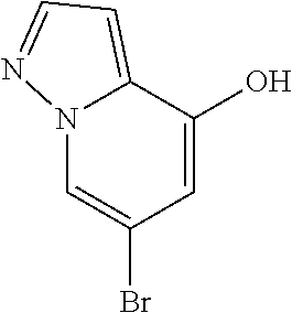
N12C=C(Br)C=C(O)C1=CC=N2
